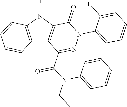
C1(=O)C2=C(C(C(N(CC)C3=CC=CC=C3)=O)=NN1C1=CC=CC=C1F)C1=C(N2C)C=CC=C1
